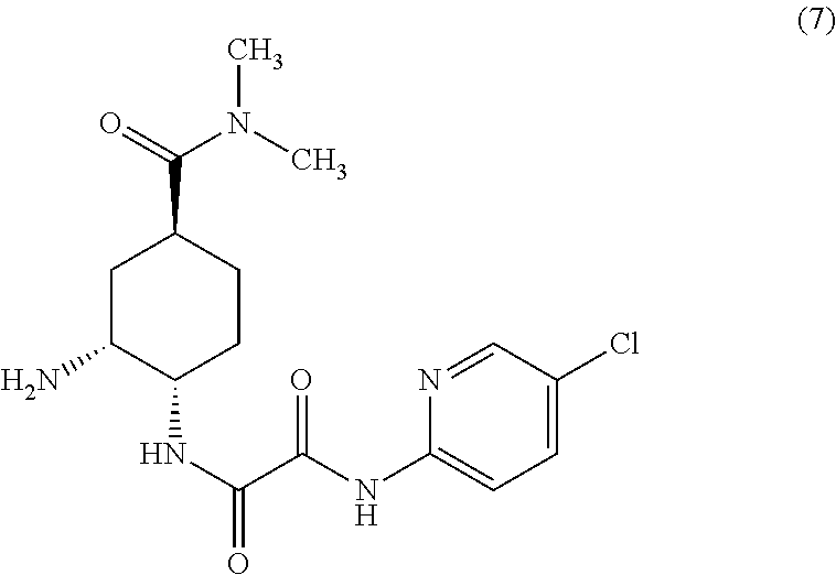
C(C1CC(N)C(NC(=O)C(NC2=CC=C(Cl)C=N2)=O)CC1)(=O)N(C)C
